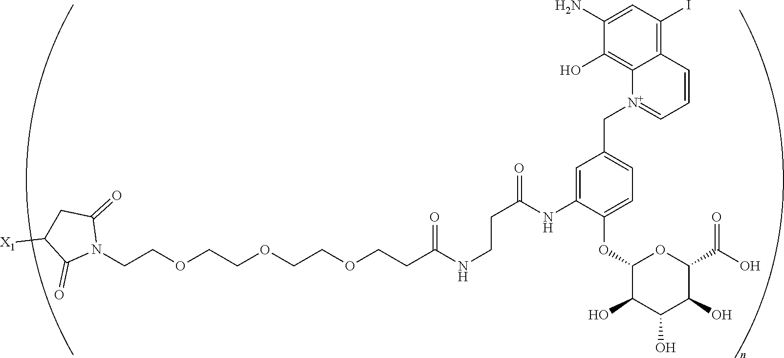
C(COCCOCCOCCC(NCCC(=O)NC1=CC(C[N+]2=CC=CC3=C(I)C=C(N)C(O)=C32)=CC=C1OC1C(O)C(O)C(O)C(C(O)=O)O1)=O)N1C(=O)CC([X1])C1=O
